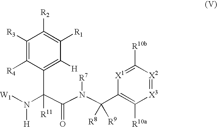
C1([R3])=C([R4])C(C(C(N(C(C2=C([R10a])[X3]=[X2]C([R10b])=[X1]2)([R8])[R9])[R7])=O)(N([W1])[H])[R11])=C([H])C([R1])=C1[R2]
